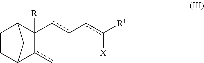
C1CC2c(c)C([R])(cc-cc([R1])[X])C1C2
